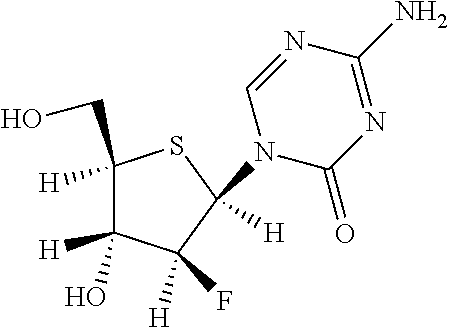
C1([H])(CO)C([H])(O)C([H])(F)C(N2C(=O)N=C(N)N=C2)([H])S1
